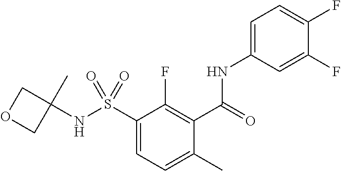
N(C1=CC=C(F)C(F)=C1)C(C1=C(F)C(S(NC2(C)COC2)(=O)=O)=CC=C1C)=O
